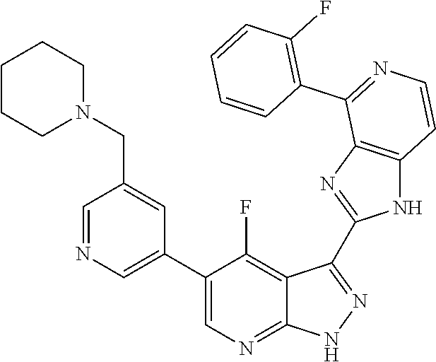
C1=NC=C(C2=CN=C3C(=C2F)C(C2=NC4=C(N2)C=CN=C4C2=C(F)C=CC=C2)=NN3)C=C1CN1CCCCC1
